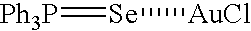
[Ph3P]=[Se][AuCl]
